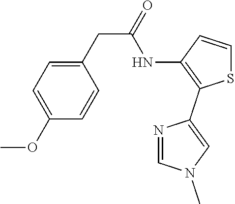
C1=C(OC)C=CC(CC(=O)NC2=C(C3=CN(C)C=N3)SC=C2)=C1
